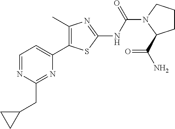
C1(C)=C(C2=CC=NC(CC3CC3)=N2)SC(NC(=O)N2CCCC2C(=O)N)=N1
